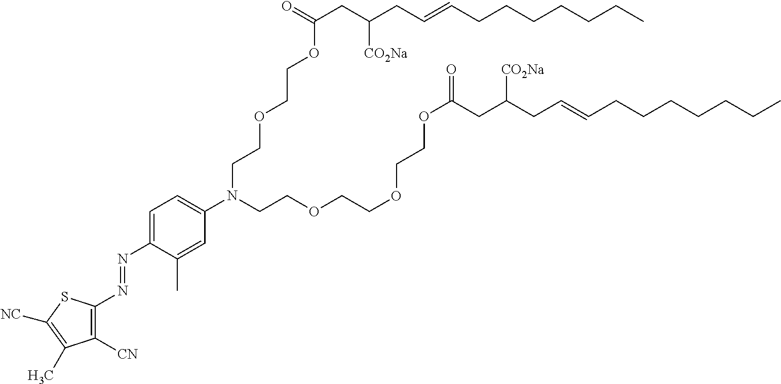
O(CCOCCN(C1=CC=C(N=NC2=C([CN])C(C)=C([NC])S2)C(C)=C1)CCOCCOCCOC(=O)CC(CC=CCCCCCCC)[CO2Na])C(=O)CC(CC=CCCCCCCC)[CO2Na]
